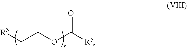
O=C([R5])OCC[R3]
